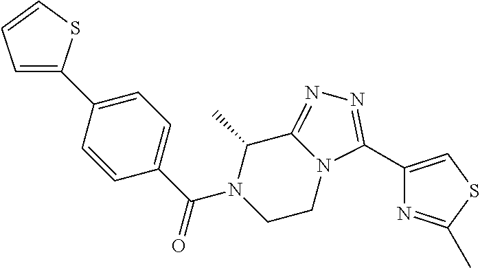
C1(C2=CC=CS2)=CC=C(C(N2CCN3C(=NN=C3C3=CSC(C)=N3)C2C)=O)C=C1
